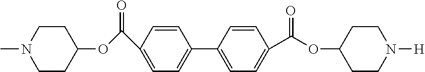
C(C1=CC=C(C2=CC=C(C(=O)OC3CCN([H])CC3)C=C2)C=C1)(=O)OC1CCN(C)CC1
